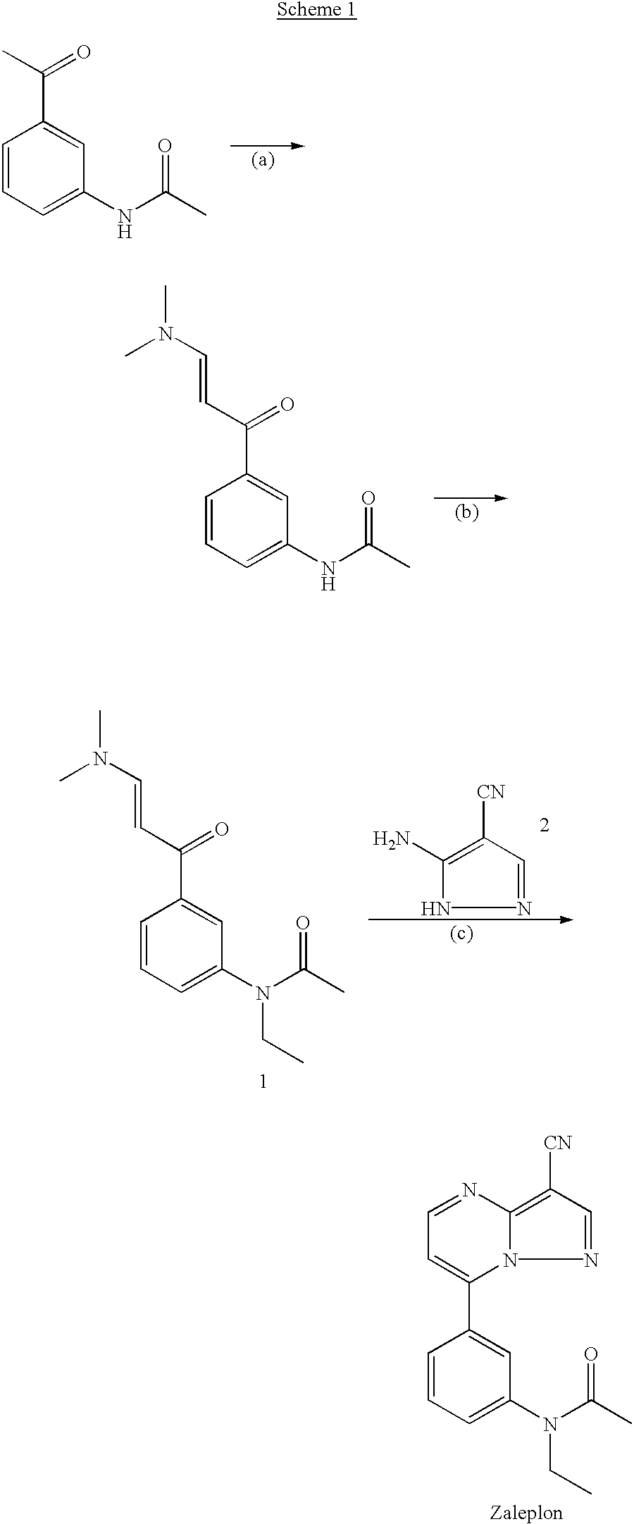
C1=CC=C(NC(C)=O)C=C1C(C)=O.C1=CC=C(NC(C)=O)C=C1C(C=CN(C)C)=O.C1=CC=C(N(C(C)=O)CC)C=C1C(C=CN(C)C)=O.N1C(N)=C([CN])C=N1.C1=NC2=C([CN])C=NN2C(C2=CC(N(C(C)=O)CC)=CC=C2)=C1
